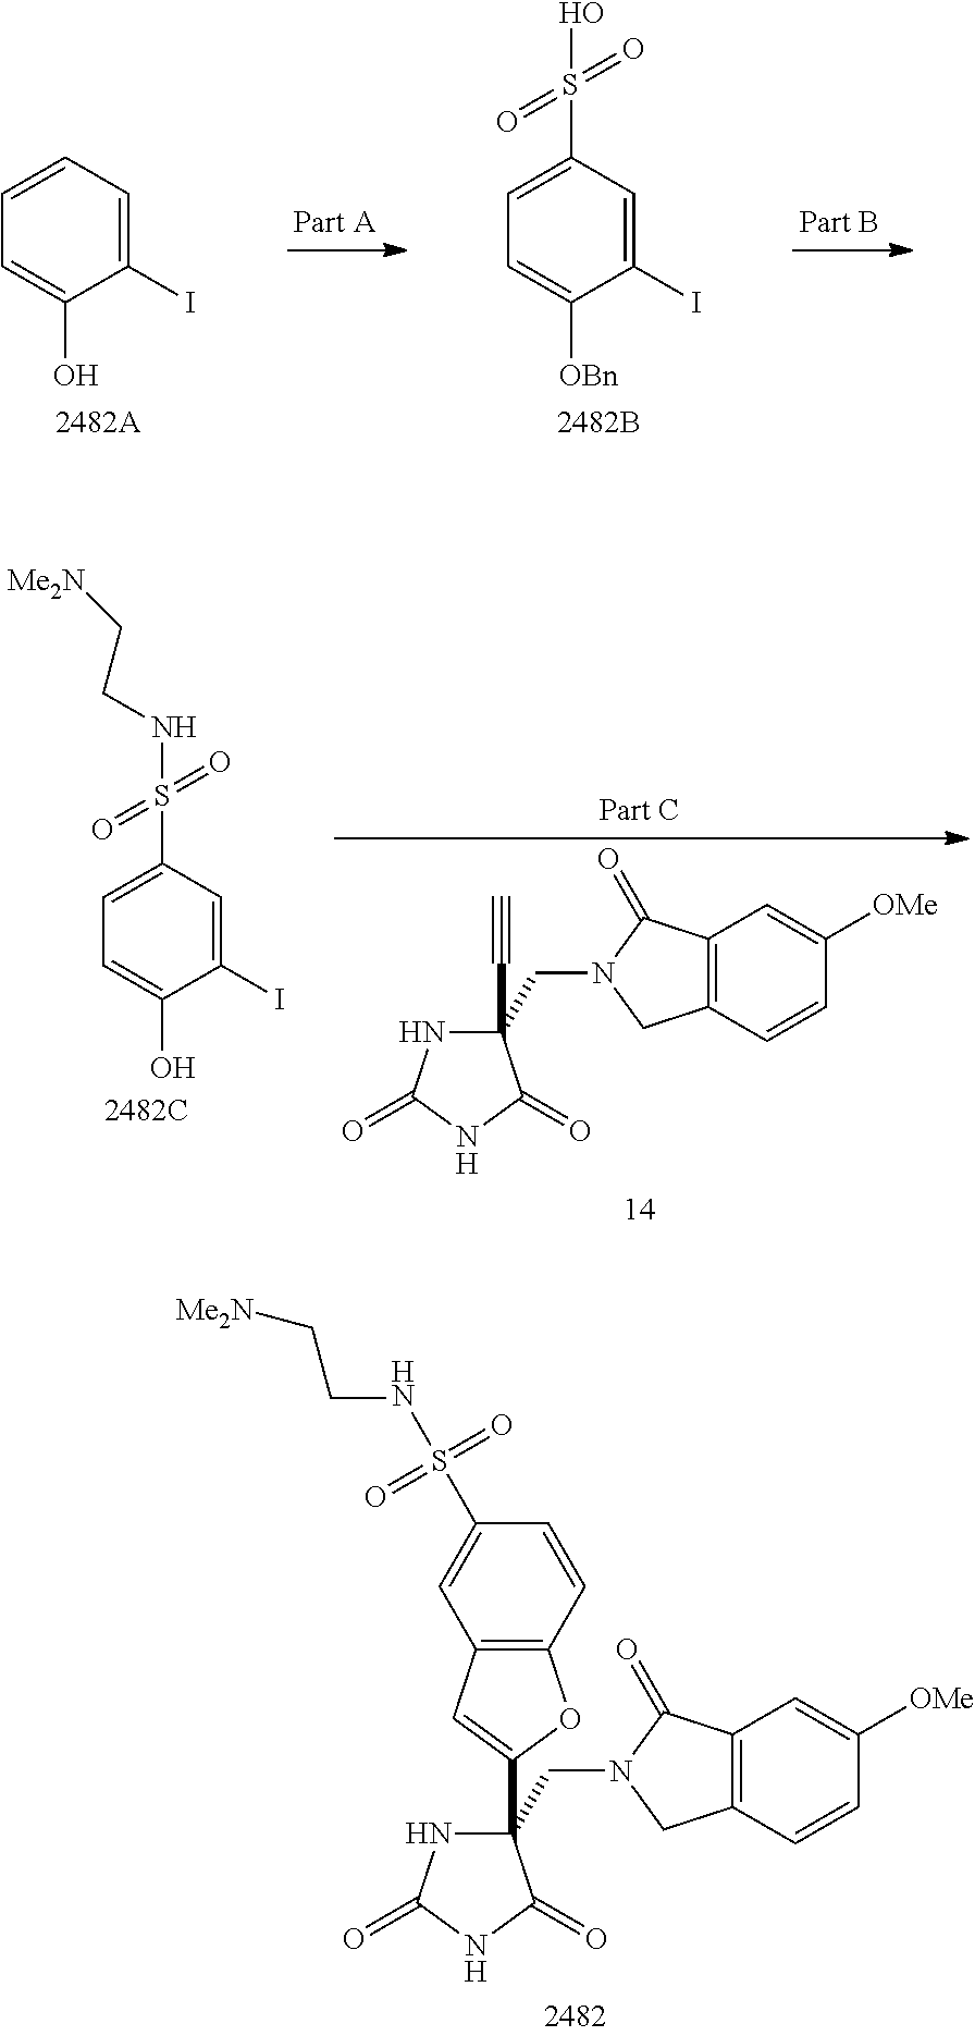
C1(CN2CC3=C(C2=O)C=C([OMe])C=C3)(C2=CC3=C(O2)C=CC(S(=O)(=O)NCC[Me2N])=C3)NC(=O)NC1=O.C1=CC=C(I)C(O)=C1.C1=C(S(=O)(=O)O)C=C(I)C([OBn])=C1.C1=C(S(=O)(=O)NCC[Me2N])C=C(I)C(O)=C1.C1(CN2CC3=C(C2=O)C=C([OMe])C=C3)(C#C)NC(=O)NC1=O
